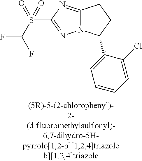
C12=NC(S(=O)(C(F)F)=O)=NN1C(C1=CC=CC=C1Cl)CC2
